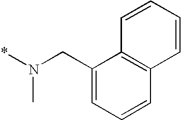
C1(CN(*)C)=CC=CC2=C1C=CC=C2
